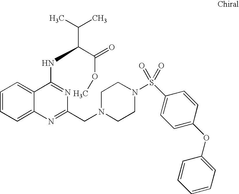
C1=CC=C2C(=C1)C(NC(C(C)C)C(=O)OC)=NC(CN1CCN(S(=O)(=O)C3=CC=C(OC4=CC=CC=C4)C=C3)CC1)=N2
